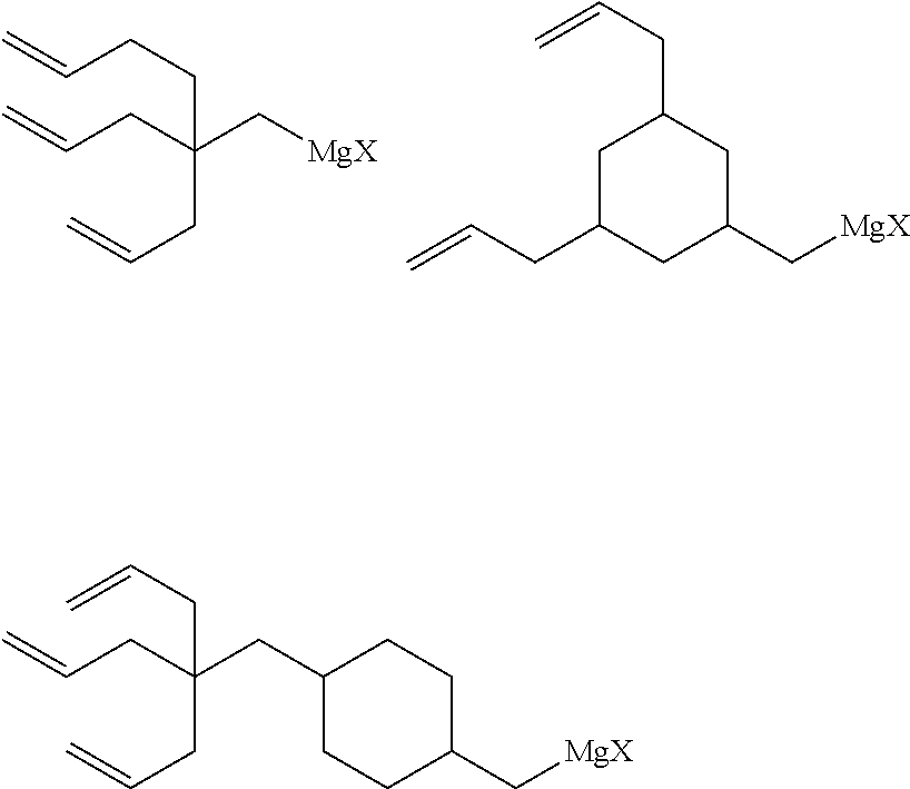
C=CCCC(CC=C)(CC=C)C[MgX].C1C(CC=C)CC(CC=C)CC1C[MgX].C1CC(CC(CC=C)(CC=C)CC=C)CCC1C[MgX]
